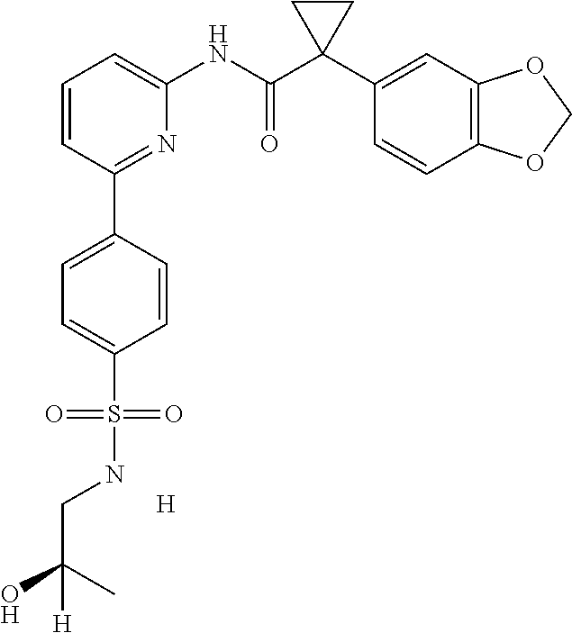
[H].C1=CC(C2=CC=C(S(=O)(=O)NCC(O)(C)[H])C=C2)=NC(NC(C2(C3=CC4=C(C=C3)OCO4)CC2)=O)=C1
